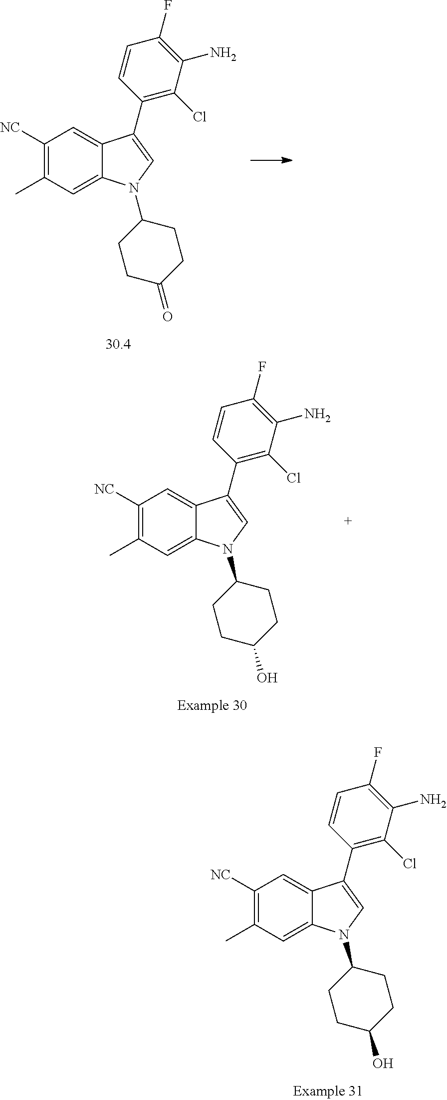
C1([NC])=C(C)C=C2C(=C1)C(C1=C(Cl)C(N)=C(F)C=C1)=CN2C1CCC(=O)CC1.C1([NC])=C(C)C=C2C(=C1)C(C1=C(Cl)C(N)=C(F)C=C1)=CN2C1CCC(O)CC1.C1([NC])=C(C)C=C2C(=C1)C(C1=C(Cl)C(N)=C(F)C=C1)=CN2C1CCC(O)CC1
